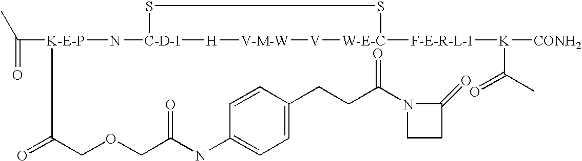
[K-E-P](N[C-D-I]1SS[W-E-C]([F-E-R-L-I][K]([CONH2])C(C)=O)[V][V-M-W][H]1)(C(C)=O)C(COCC(NC1=CC=C(CCC(N2C(=O)CC2)=O)C=C1)=O)=O
